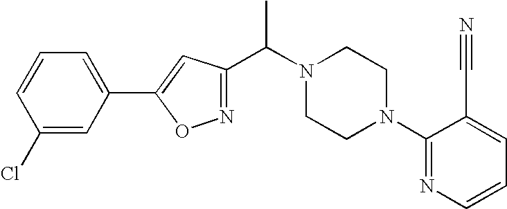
C1(Cl)=CC(C2=CC(C(N3CCN(C4=NC=CC=C4C#N)CC3)C)=NO2)=CC=C1
